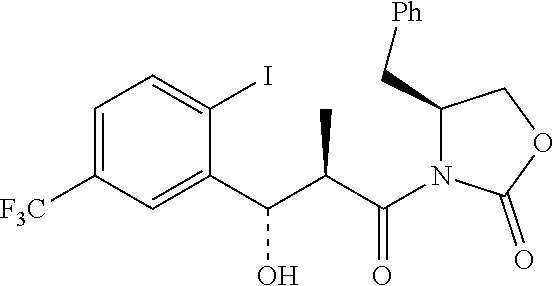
C1=C([F3C])C=C(C(C(C)C(N2C(C[Ph])COC2=O)=O)O)C(I)=C1
